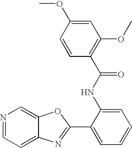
C12=CC=NC=C1OC(C1=CC=CC=C1NC(C1=C(OC)C=C(OC)C=C1)=O)=N2
